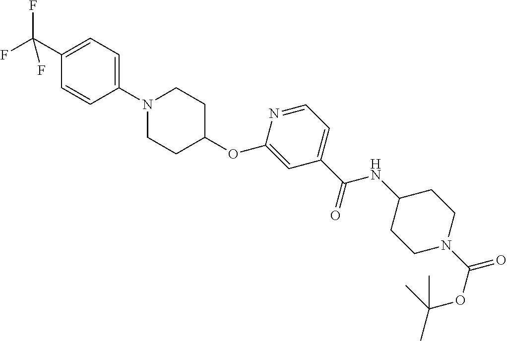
C1(C(F)(F)F)=CC=C(N2CCC(OC3=CC(C(NC4CCN(C(OC(C)(C)C)=O)CC4)=O)=CC=N3)CC2)C=C1
